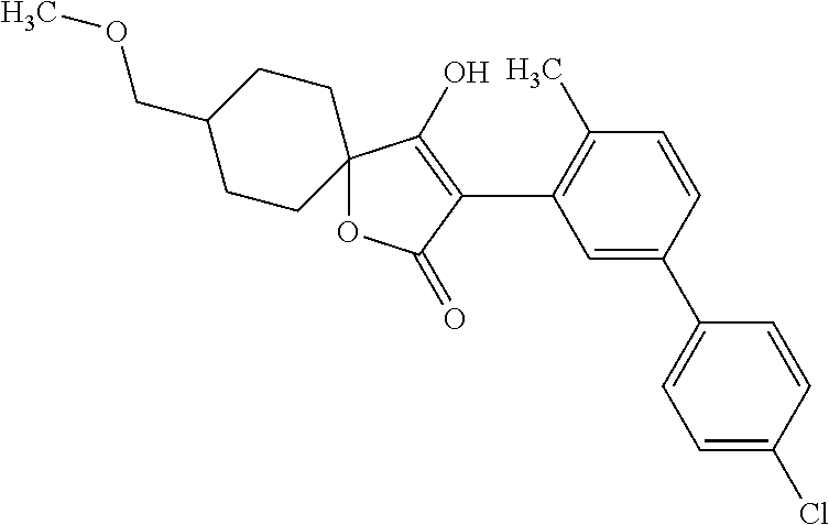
C1=CC(C2=CC=C(Cl)C=C2)=CC(C2=C(O)C3(OC2=O)CCC(COC)CC3)=C1C
